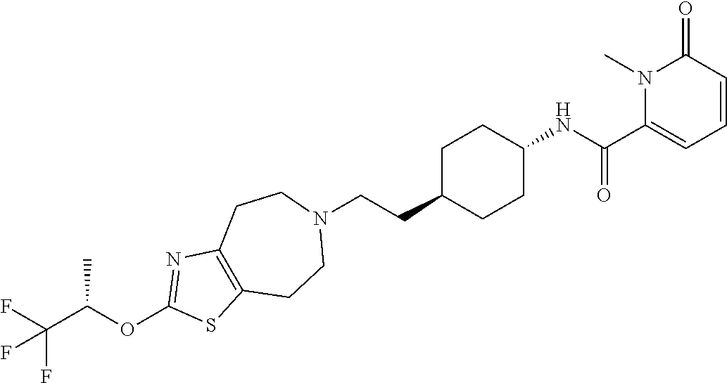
C1C(CCN2CCC3=C(CC2)SC(OC(C(F)(F)F)C)=N3)CCC(NC(C2=CC=CC(=O)N2C)=O)C1
